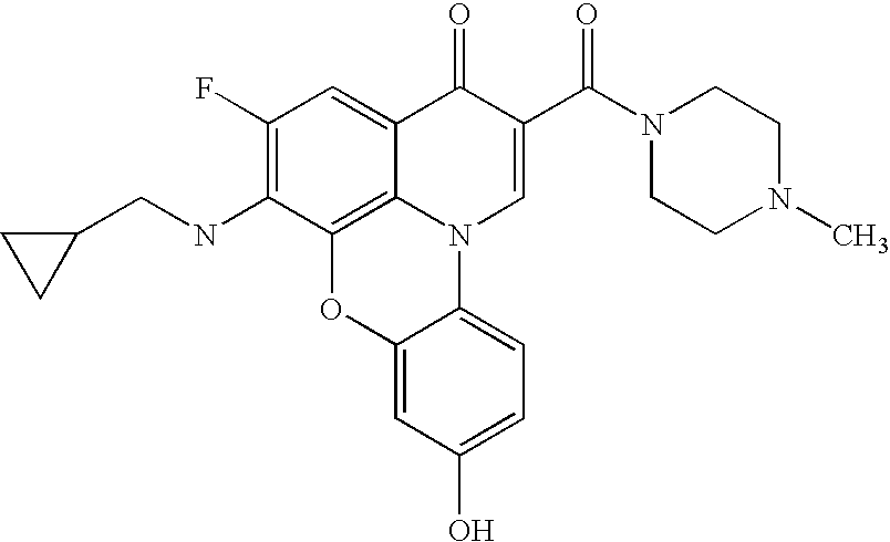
C1(F)=C(NCC2CC2)C2=C3C(=C1)C(=O)C(C(N1CCN(C)CC1)=O)=CN3C1=CC=C(O)C=C1O2
